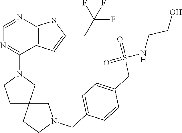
C1=NC2=C(C(N3CCC4(C3)CCN(CC3=CC=C(CS(=O)(=O)NCCO)C=C3)C4)=N1)C=C(CC(F)(F)F)S2
